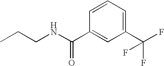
C1(C(NCCC)=O)=CC(C(F)(F)F)=CC=C1
